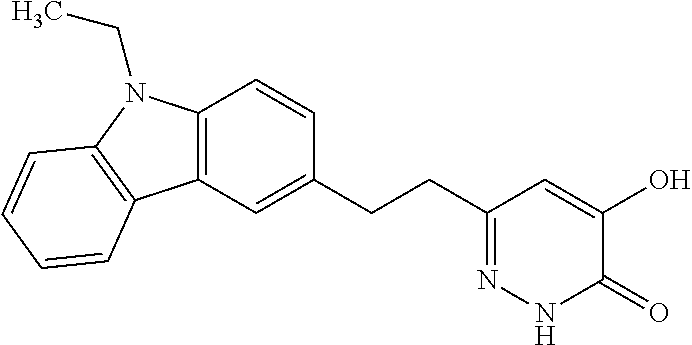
C12=C(C=C(CCC3=NNC(=O)C(O)=C3)C=C1)C1=C(N2CC)C=CC=C1
